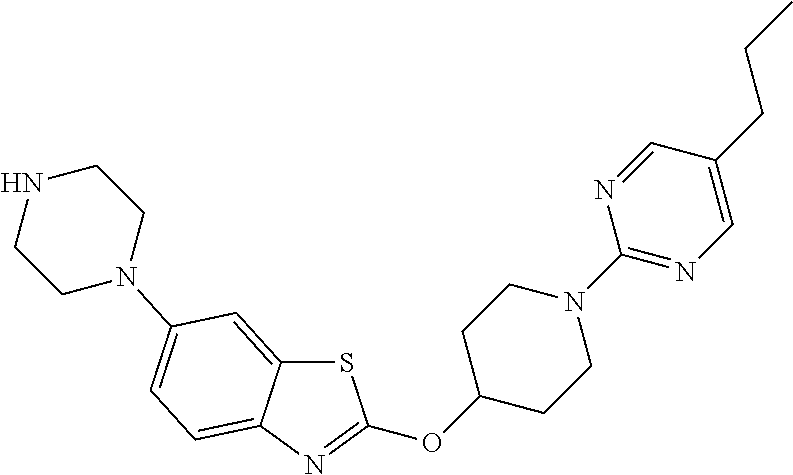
C1CNCCN1C1=CC=C2C(=C1)SC(OC1CCN(C3=NC=C(CCC)C=N3)CC1)=N2
